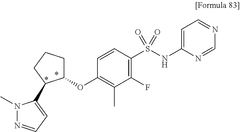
C1(F)=C(S(NC2=CC=NC=N2)(=O)=O)C=CC(OC2CCCC2C2=CC=NN2C)=C1C
